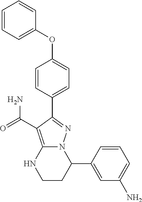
C1=CC=C(OC2=CC=C(C3=NN4C(=C3C(=O)N)NCCC4C3=CC(N)=CC=C3)C=C2)C=C1
